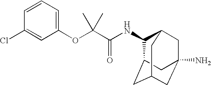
N(C(C(OC1=CC=CC(Cl)=C1)(C)C)=O)C1C2CC3CC(N)(CC1C3)C2
